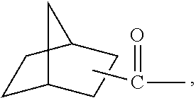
C1C2CCC(C1)C2.CC(C)=O
